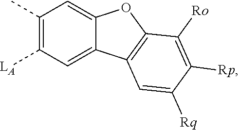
C1(C)=C([LA])C=C2C(=C1)OC1=C2C=C([Rq])C([Rp])=C1[Ro]
